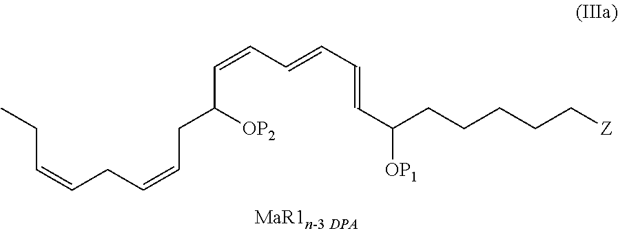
CCC=CCC=CCC(C=CC=CC=CC([OP1])CCCCC[Z])[OP2]
